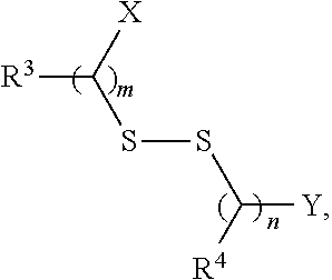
[Y]C(SSC([R3])[X])[R4]
